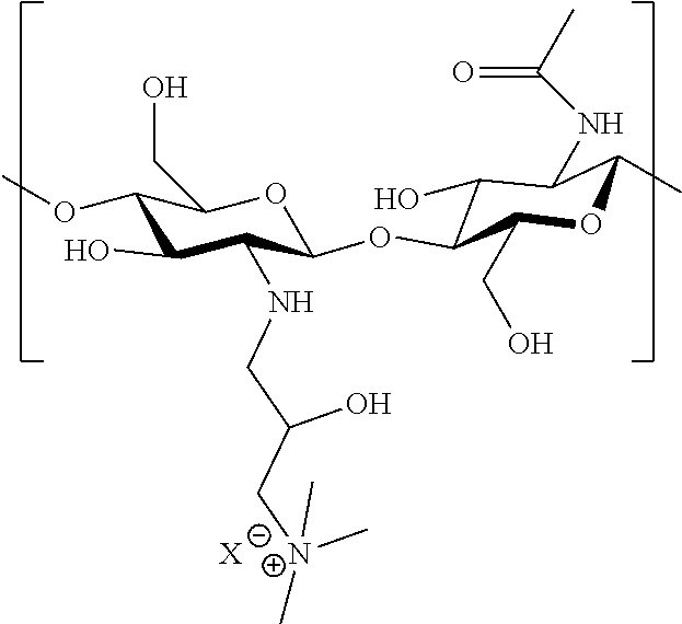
C1(OC)C(O)C(NCC(C[N+](C)(C)C)O)C(OC2C(O)C(NC(C)=O)C(C)OC2CO)OC1CO.[X]
